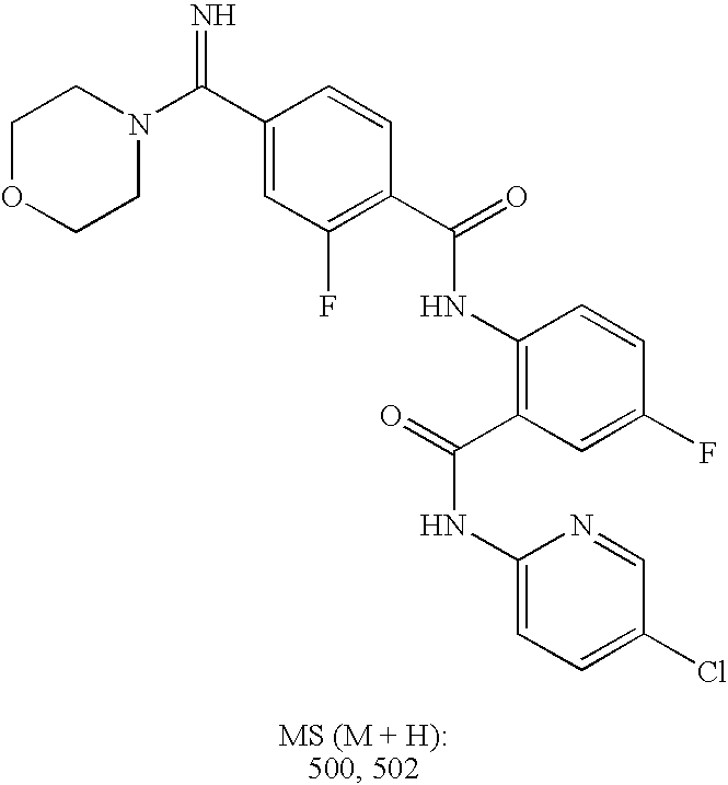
C1(C(N2CCOCC2)=N)=CC(F)=C(C(=O)NC2=C(C(=O)NC3=CC=C(Cl)C=N3)C=C(F)C=C2)C=C1
